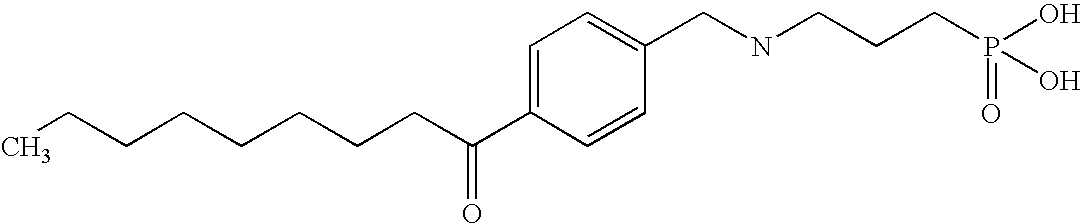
CCCCCCCCC(C1=CC=C(CNCCCP(O)(=O)O)C=C1)=O
